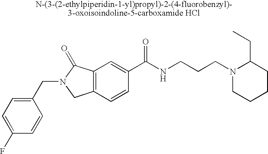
C1(F)=CC=C(CN2CC3=C(C2=O)C=C(C(NCCCN2CCCCC2CC)=O)C=C3)C=C1
